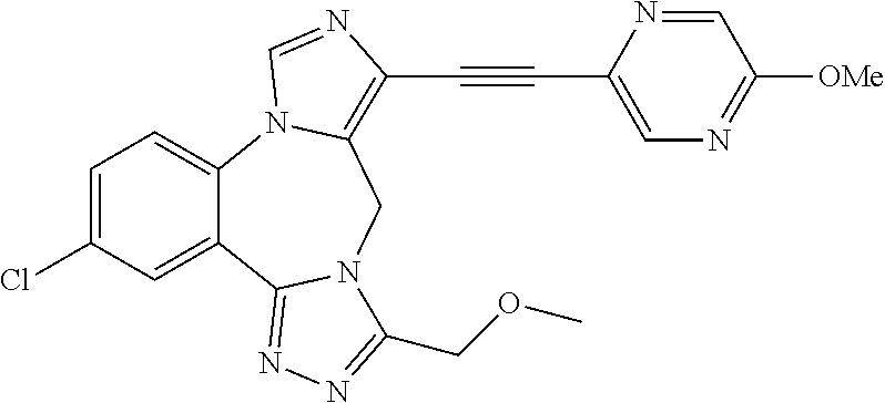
C1=C(Cl)C=C2C(=C1)N1C(=C(C#CC3=CN=C([OMe])C=N3)N=C1)CN1C2=NN=C1COC
